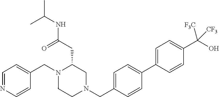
C1=NC=CC(CN2CCN(CC3=CC=C(C4=CC=C(C(O)([CF3])[CF3])C=C4)C=C3)CC2CC(=O)NC(C)C)=C1
